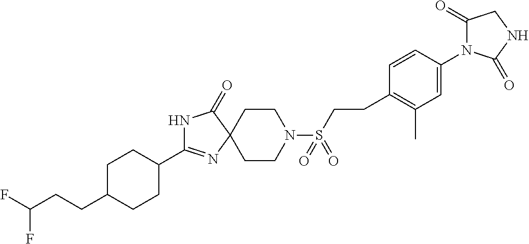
C1CC(C2=NC3(C(=O)N2)CCN(S(=O)(=O)CCC2=C(C)C=C(N4C(=O)CNC4=O)C=C2)CC3)CCC1CCC(F)F
